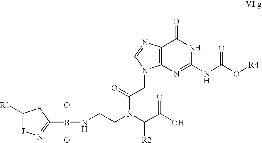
C1([R1])=[J]N=C(S(=O)(=O)NCCN(C(C(O)=O)[R2])C(=O)CN2C3=C(C(=O)NC(NC(O[R4])=O)=N3)N=C2)[E]1
